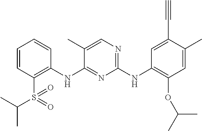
C1=CC(S(C(C)C)(=O)=O)=C(NC2=NC(NC3=C(OC(C)C)C=C(C)C(C#C)=C3)=NC=C2C)C=C1
